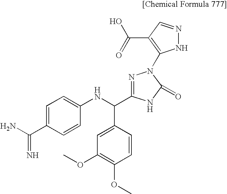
C1=CC(C(NC2=CC=C(C(N)=N)C=C2)C2=NN(C3=C(C(O)=O)C=NN3)C(=O)N2)=CC(OC)=C1OC
